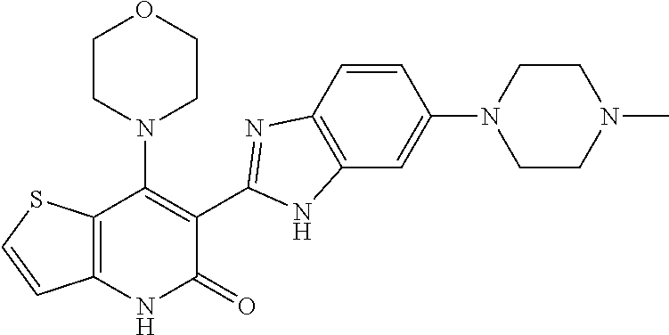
C1=CC2=C(C=C1N1CCN(C)CC1)NC(C1=C(N3CCOCC3)C3=C(NC1=O)C=CS3)=N2
